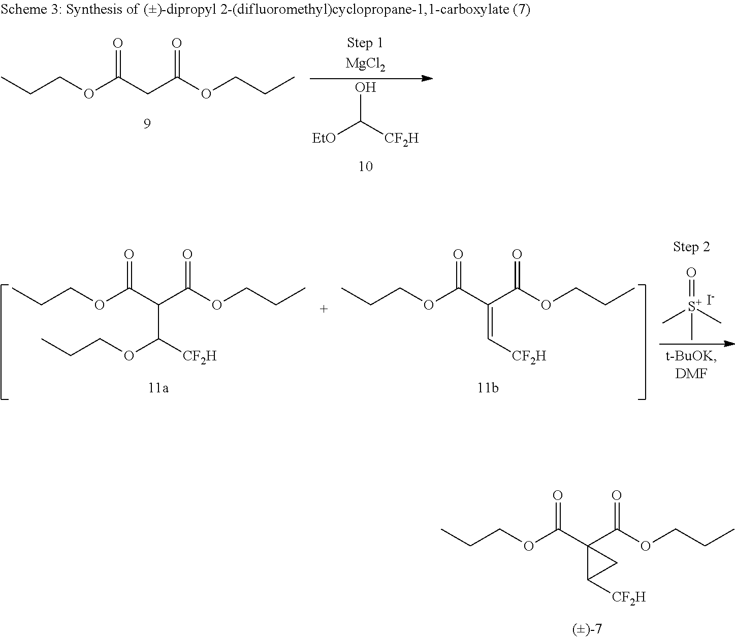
CCCOC(CC(OCCC)=O)=O.OC([CF2H])[EtO].CCCOC(C(C(OCCC)=O)C([CF2H])OCCC)=O.CCCOC(C(C(OCCC)=O)=C[CF2H])=O.O=[S+](C)(C)C.[I-].CCCOC(C1(C(OCCC)=O)C([CF2H])C1)=O
